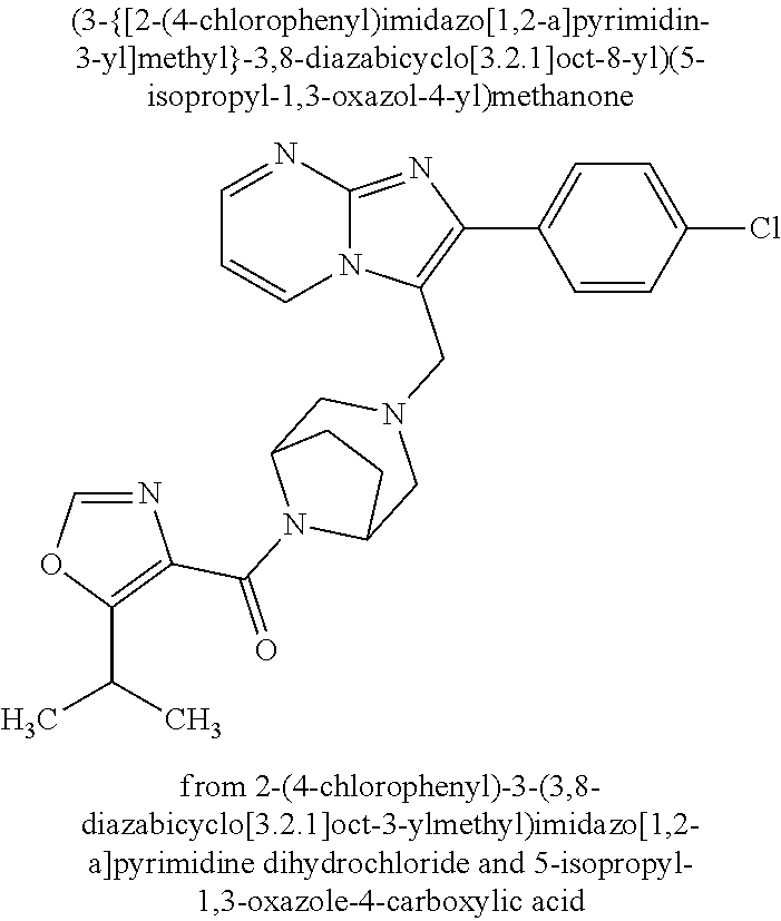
N12C(=NC(C3=CC=C(Cl)C=C3)=C1CN1CC3N(C(=O)C4=C(C(C)C)OC=N4)C(C1)CC3)N=CC=C2
